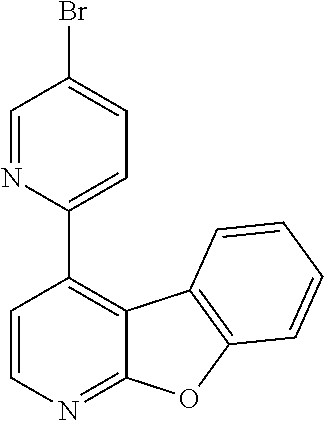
C12=C(C3=CC=C(Br)C=N3)C=CN=C1OC1=C2C=CC=C1
